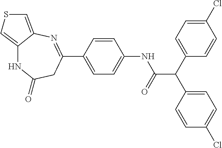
C1(Cl)=CC=C(C(C(=O)NC2=CC=C(C3=NC4=CSC=C4NC(=O)C3)C=C2)C2=CC=C(Cl)C=C2)C=C1
